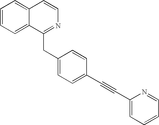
C1=CC=C2C(=C1)C=CN=C2CC1=CC=C(C#CC2=CC=CC=N2)C=C1
